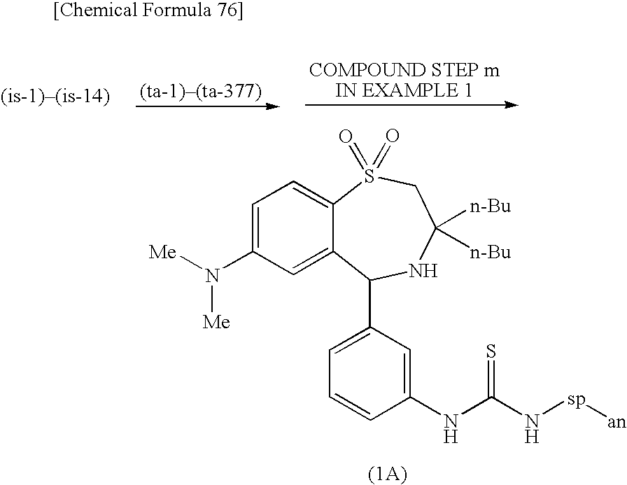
C12=CC=C(N([Me])[Me])C=C1C(C1=CC=CC(NC(=S)N[sp][an])=C1)NC([n-Bu])([n-Bu])CS2(=O)=O
